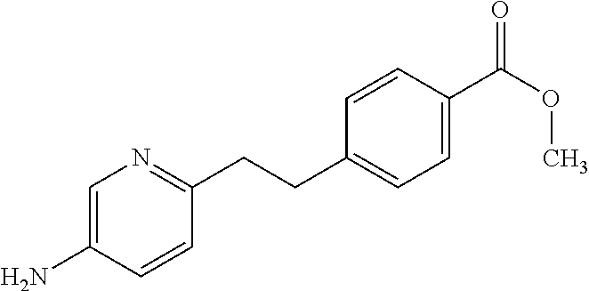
C1=C(N)C=CC(CCC2=CC=C(C(OC)=O)C=C2)=N1
